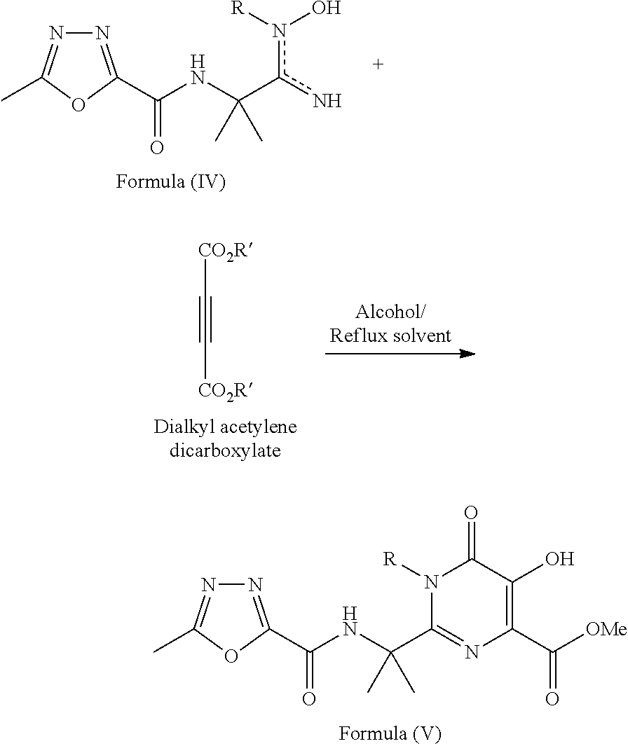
N1=C(C(NC(c(n)n([R])O)(C)C)=O)OC(C)=N1.[CO2R]C#C[CO2R].N1=C(C(NC(C2=NC(C([OMe])=O)=C(O)C(=O)N2[R])(C)C)=O)OC(C)=N1
